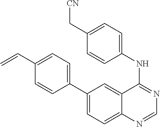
C1(C2=CC=C(C=C)C=C2)=CC=C2C(=C1)C(NC1=CC=C(C[CN])C=C1)=NC=N2
